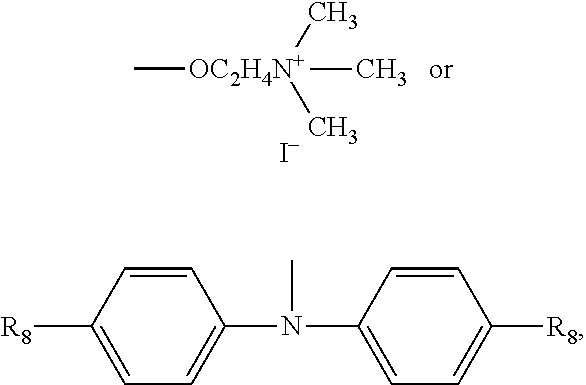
C[OC2H4N+](C)(C)C.[I-].[R8]C1=CC=C(N(C)C2=CC=C([R8])C=C2)C=C1
